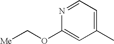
N1=CC=C(C)C=C1OC[Me]
